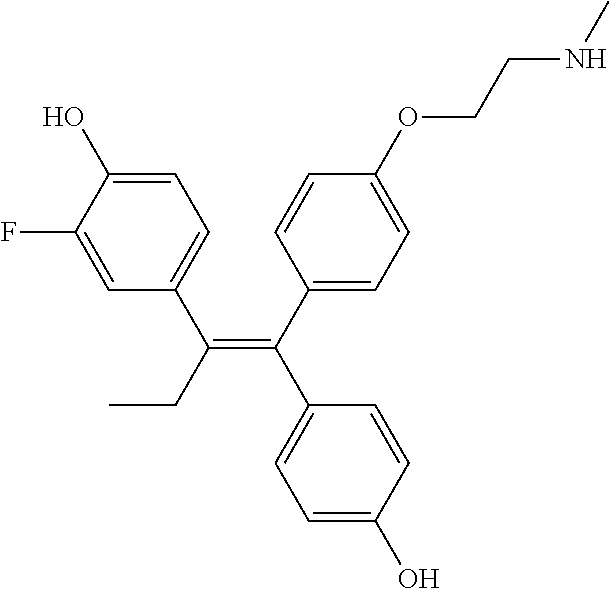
C(=C(CC)C1=CC=C(O)C(F)=C1)(C1=CC=C(OCCNC)C=C1)C1=CC=C(O)C=C1
